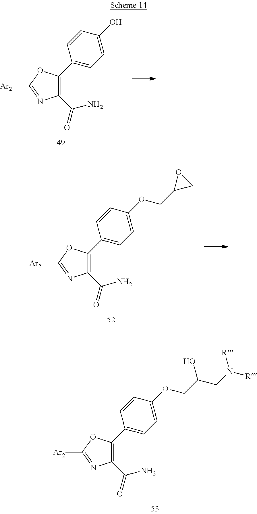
C1(C(=O)N)=C(C2=CC=C(O)C=C2)OC([Ar2])=N1.C1(C(=O)N)=C(C2=CC=C(OCC3CO3)C=C2)OC([Ar2])=N1.C1(C(=O)N)=C(C2=CC=C(OCC(CN([R])[R])O)C=C2)OC([Ar2])=N1
